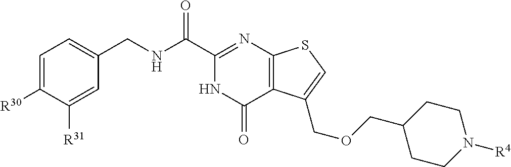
C1=C([R30])C([R31])=CC(CNC(C2=NC3=C(C(=O)N2)C(COCC2CCN([R4])CC2)=CS3)=O)=C1
